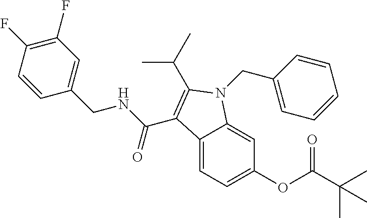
C12=CC=C(OC(C(C)(C)C)=O)C=C1N(CC1=CC=CC=C1)C(C(C)C)=C2C(NCC1=CC(F)=C(F)C=C1)=O
